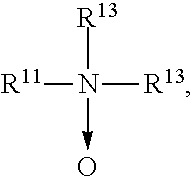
[R13]N(->O)([R13])[R11]
